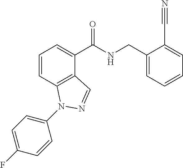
C1=CC2=C(C(C(NCC3=CC=CC=C3C#N)=O)=C1)C=NN2C1=CC=C(F)C=C1
